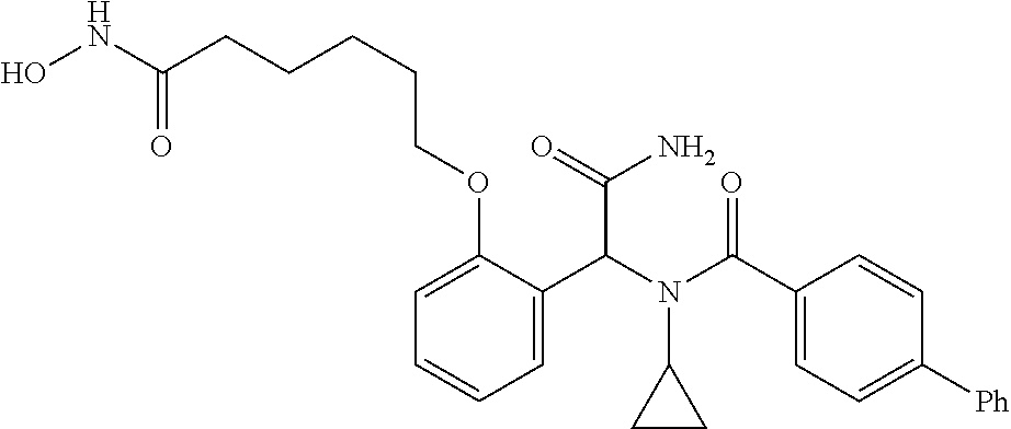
C1=C(C(N(C(C2=CC=C([Ph])C=C2)=O)C2CC2)C(N)=O)C(OCCCCCC(NO)=O)=CC=C1
